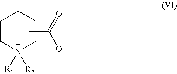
N1([R1])([R2])CCCCC1.CC(=O)[O-]
